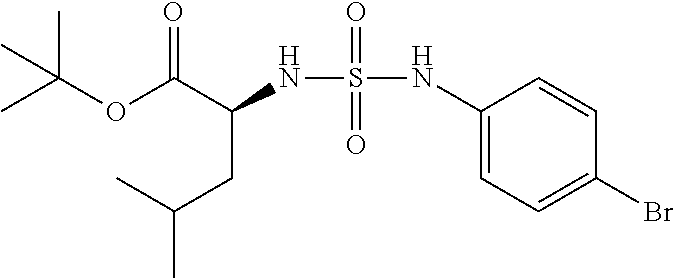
C1(NS(NC(C(OC(C)(C)C)=O)CC(C)C)(=O)=O)=CC=C(Br)C=C1
